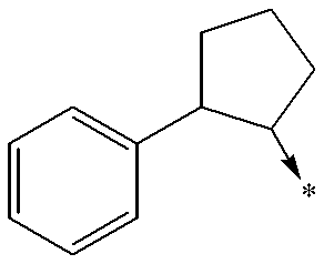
C1=CC=CC(C2CCCC2->*)=C1
